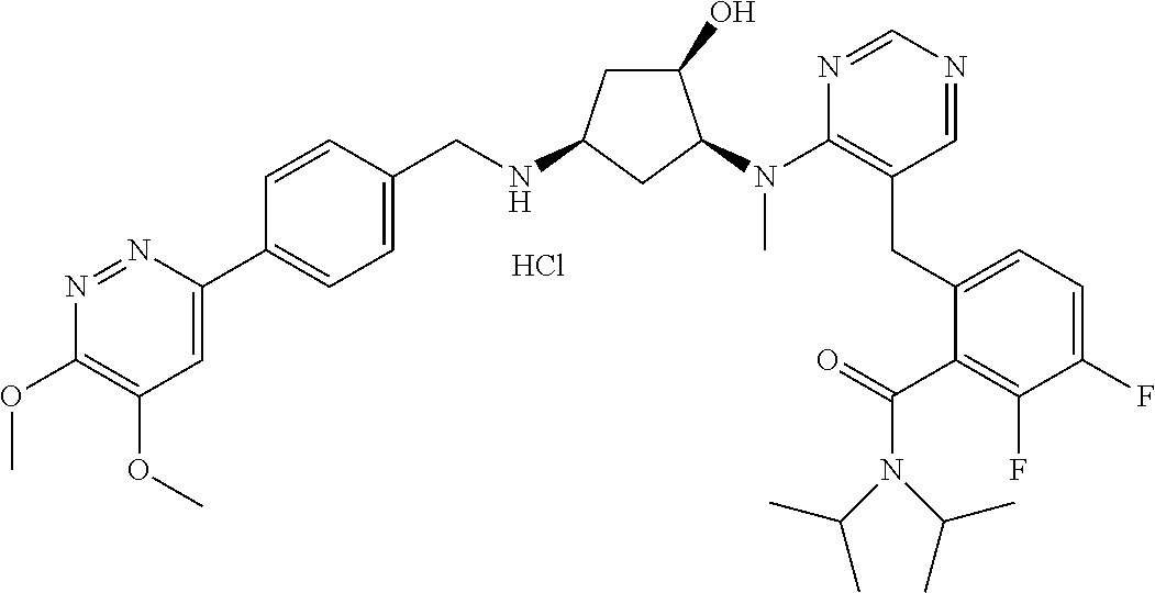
Cl.C1(OC)=C(OC)C=C(C2=CC=C(CNC3CC(O)C(N(C4=C(CC5=CC=C(F)C(F)=C5C(=O)N(C(C)C)C(C)C)C=NC=N4)C)C3)C=C2)N=N1
